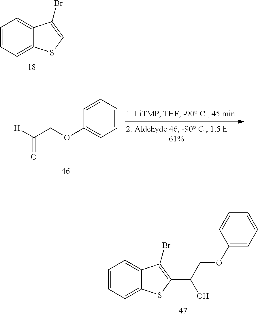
C1=CC=C2C(=C1)C(Br)=[C+]S2.C1=CC=C2C(=C1)C(Br)=C(C(COC1=CC=CC=C1)O)S2.C1=CC=CC(OCC([H])=O)=C1
